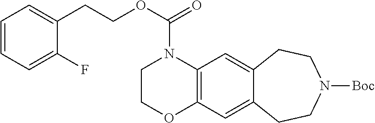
O(C(N1CCOC2=C1C=C1C(=C2)CCN([Boc])CC1)=O)CCC1=CC=CC=C1F
